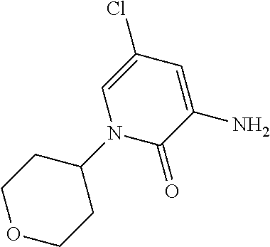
C1(=O)C(N)=CC(Cl)=CN1C1CCOCC1
